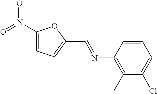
C1=CC(N=CC2=CC=C(N(=O)=O)O2)=C(C)C(Cl)=C1
